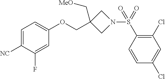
C1=C([NC])C(F)=CC(OCC2(C[MeO])CN(S(C3=C(Cl)C=C(Cl)C=C3)(=O)=O)C2)=C1
